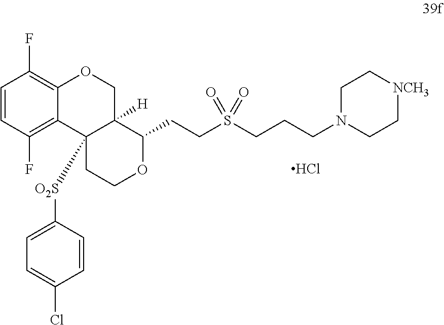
Cl.C1=CC(F)=C2C(=C1F)OCC1([H])C(CCS(CCCN3CC[NCH3]CC3)(=O)=O)OCCC21[O2S]C1=CC=C(Cl)C=C1
